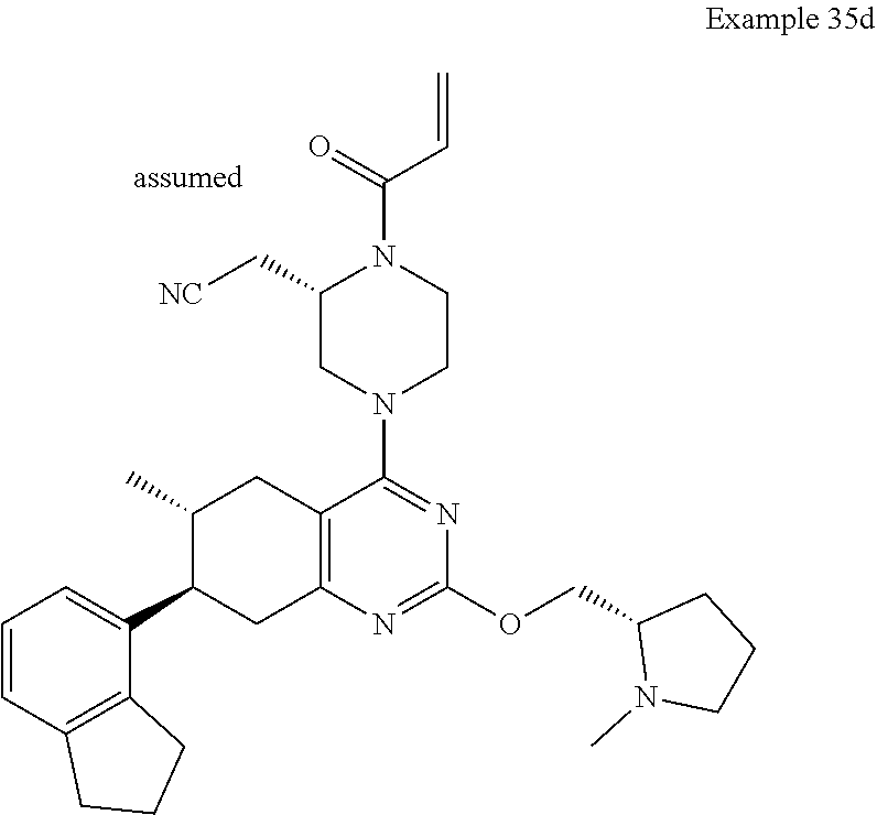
C1(C[NC])CN(C2=NC(OCC3N(C)CCC3)=NC3=C2CC(C)C(C2=CC=CC4=C2CCC4)C3)CCN1C(=O)C=C
